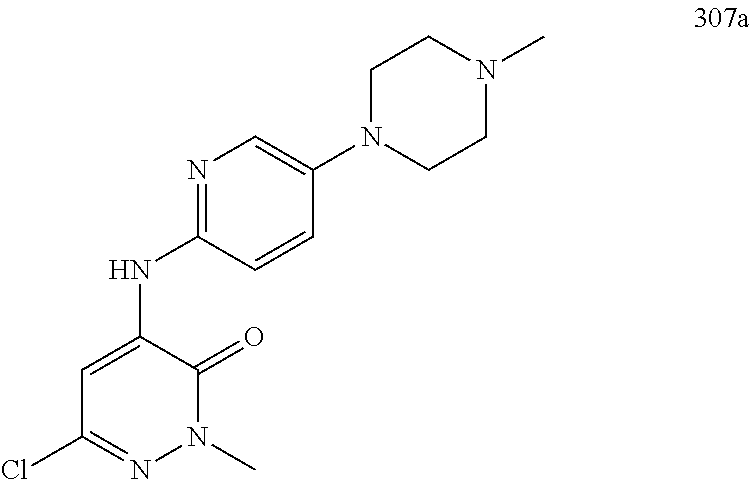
C1(Cl)=NN(C)C(=O)C(NC2=NC=C(N3CCN(C)CC3)C=C2)=C1
